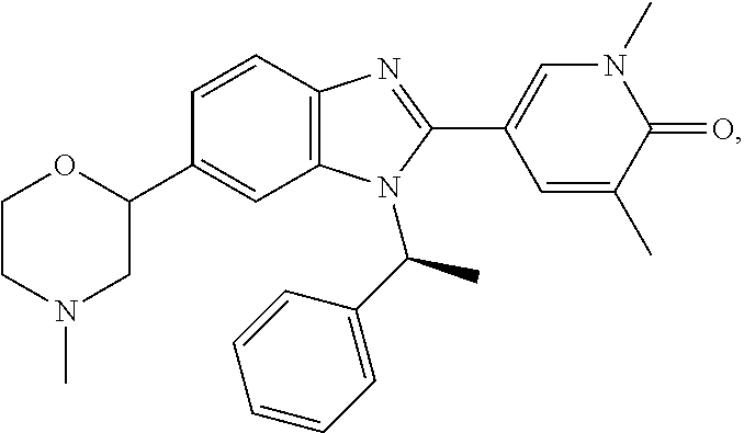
C1(C2OCCN(C)C2)=CC2=C(C=C1)N=C(C1=CN(C)C(=O)C(C)=C1)N2C(C1=CC=CC=C1)C
